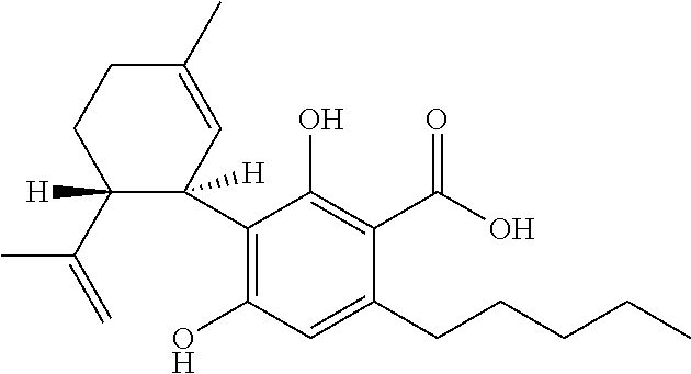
C1(CCCCC)=CC(O)=C(C2([H])C=C(C)CCC2(C(=C)C)[H])C(O)=C1C(=O)O
